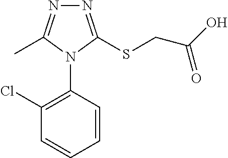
N1=C(SCC(O)=O)N(C2=C(Cl)C=CC=C2)C(C)=N1
